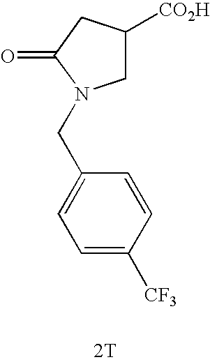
C1([CO2H])CN(CC2=CC=C([CF3])C=C2)C(=O)C1.[2T]
